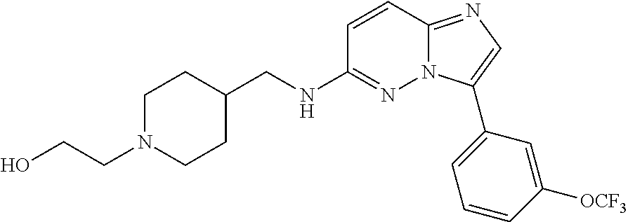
C1(CNC2=NN3C(=NC=C3C3=CC=CC([OCF3])=C3)C=C2)CCN(CCO)CC1
